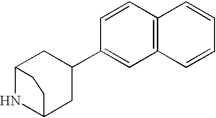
N1C2CC(C3=CC4=C(C=C3)C=CC=C4)CC1CC2
